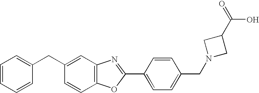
C1=CC(CC2=CC=CC=C2)=CC2=C1OC(C1=CC=C(CN3CC(C(=O)O)C3)C=C1)=N2
